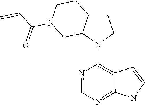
N1=CN=C2C(=C1N1C3C(CCN(C(C=C)=O)C3)CC1)C=CN2
